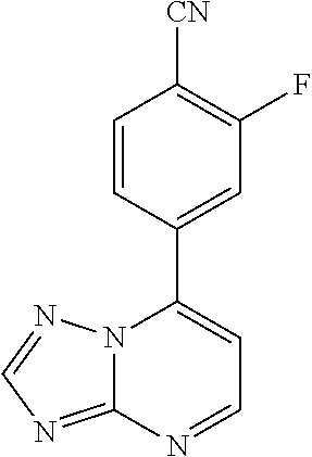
C12=NC=NN1C(C1=CC(F)=C([CN])C=C1)=CC=N2
